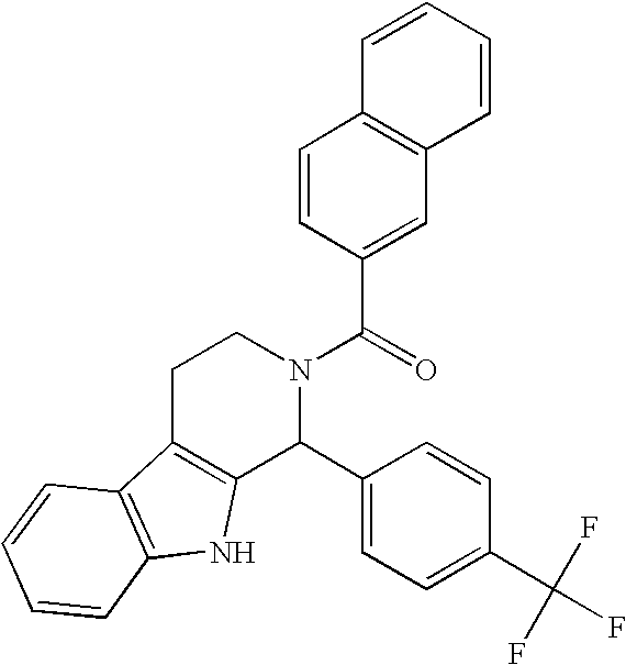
C1C2=C(C(C3=CC=C(C(F)(F)F)C=C3)N(C(=O)C3=CC4=C(C=C3)C=CC=C4)C1)NC1=C2C=CC=C1
